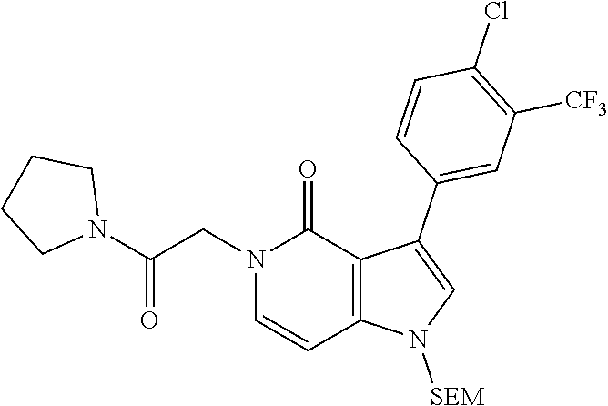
C1=CN(CC(N2CCCC2)=O)C(=O)C2=C1N([SEM])C=C2C1=CC([CF3])=C(Cl)C=C1
